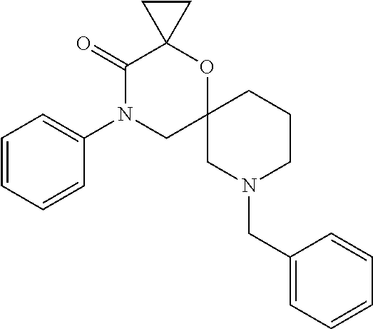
C1(=O)N(C2=CC=CC=C2)CC2(OC13CC3)CN(CC1=CC=CC=C1)CCC2
